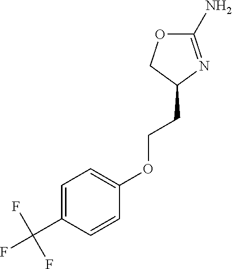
C1=C(C(F)(F)F)C=CC(OCCC2N=C(N)OC2)=C1
